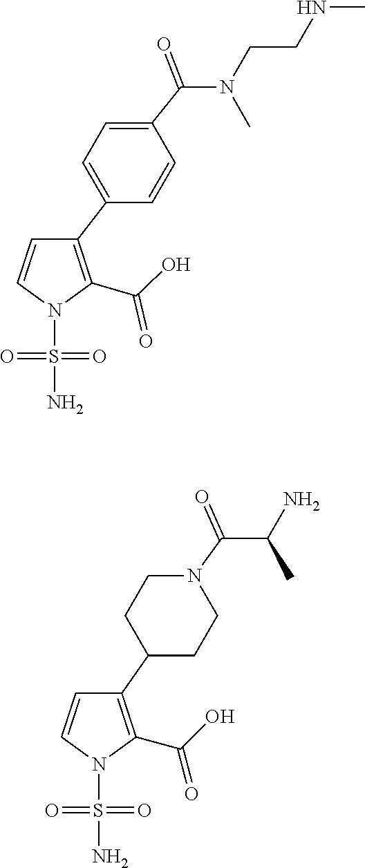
N(C)CCN(C(C1=CC=C(C2=C(C(O)=O)N(S(=O)(=O)N)C=C2)C=C1)=O)C.C(C(C)N)(N1CCC(C2=C(C(O)=O)N(S(=O)(=O)N)C=C2)CC1)=O
